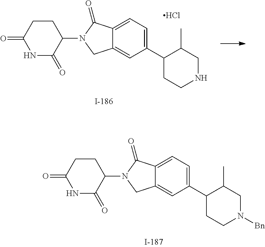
C12=CC(C3CCN([Bn])CC3C)=CC=C1C(=O)N(C1CCC(=O)NC1=O)C2.C12=CC(C3CCNCC3C)=CC=C1C(=O)N(C1CCC(=O)NC1=O)C2.Cl
